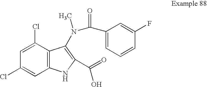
C1=C(Cl)C2=C(C=C1Cl)NC(C(=O)O)=C2N(C(=O)C1=CC=CC(F)=C1)C
